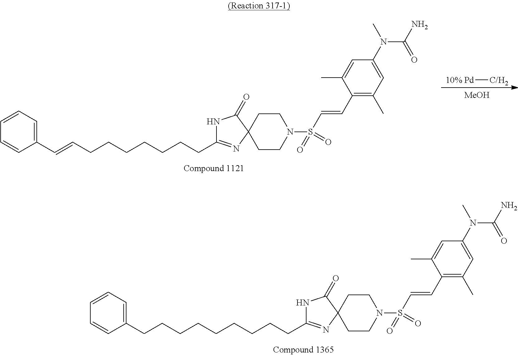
C1(CCCCCCCCCC2=NC3(C(=O)N2)CCN(S(C=CC2=C(C)C=C(N(C)C(N)=O)C=C2C)(=O)=O)CC3)=CC=CC=C1.[MeOH].[10% Pd][C/H2].C1(C=CCCCCCCCC2=NC3(C(=O)N2)CCN(S(C=CC2=C(C)C=C(N(C)C(N)=O)C=C2C)(=O)=O)CC3)=CC=CC=C1
